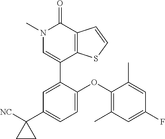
C1=CSC2=C1C(=O)N(C)C=C2C1=CC(C2([NC])CC2)=CC=C1OC1=C(C)C=C(F)C=C1C
